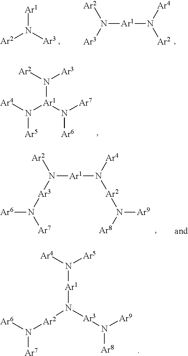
[Ar2]N([Ar3])[Ar1].N([Ar1]N([Ar2])[Ar4])([Ar3])[Ar2].[Ar2]N([Ar3])[Ar1](N([Ar4])[Ar5])N([Ar7])[Ar6].N([Ar1]N([Ar2]N([Ar9])[Ar8])[Ar4])([Ar3]N([Ar7])[Ar6])[Ar2].[Ar1](N([Ar2]N([Ar6])[Ar7])[Ar3]N([Ar9])[Ar8])N([Ar4])[Ar5]
